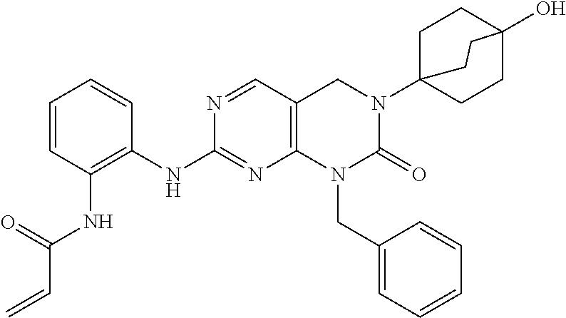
C1=CC(NC(C=C)=O)=C(NC2=NC3=C(C=N2)CN(C24CCC(O)(CC2)CC4)C(=O)N3CC2=CC=CC=C2)C=C1
